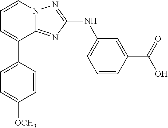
C1=C(C2=CC=CN3C2=NC(NC2=CC=CC(C(=O)O)=C2)=N3)C=CC([OCH3])=C1
